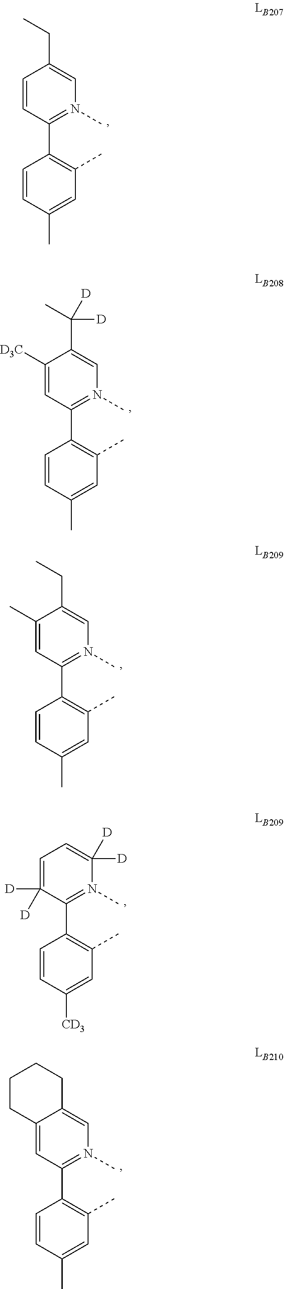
C1(C2=C(C)C=C(C)C=C2)=N(C)C=C(CC)C=C1.C1(C2=C(C)C=C(C)C=C2)=N(C)C=C(C(C)([D])[D])C([D3C])=C1.C1(C2=C(C)C=C(C)C=C2)=N(C)C=C(CC)C(C)=C1.C1(C2=C(C)C=C([CD3])C=C2)=N(C)C([D])([D])=CC=C1([D])[D].C1(C2=C(C)C=C(C)C=C2)=N(C)C=C2C(=C1)CCCC2
